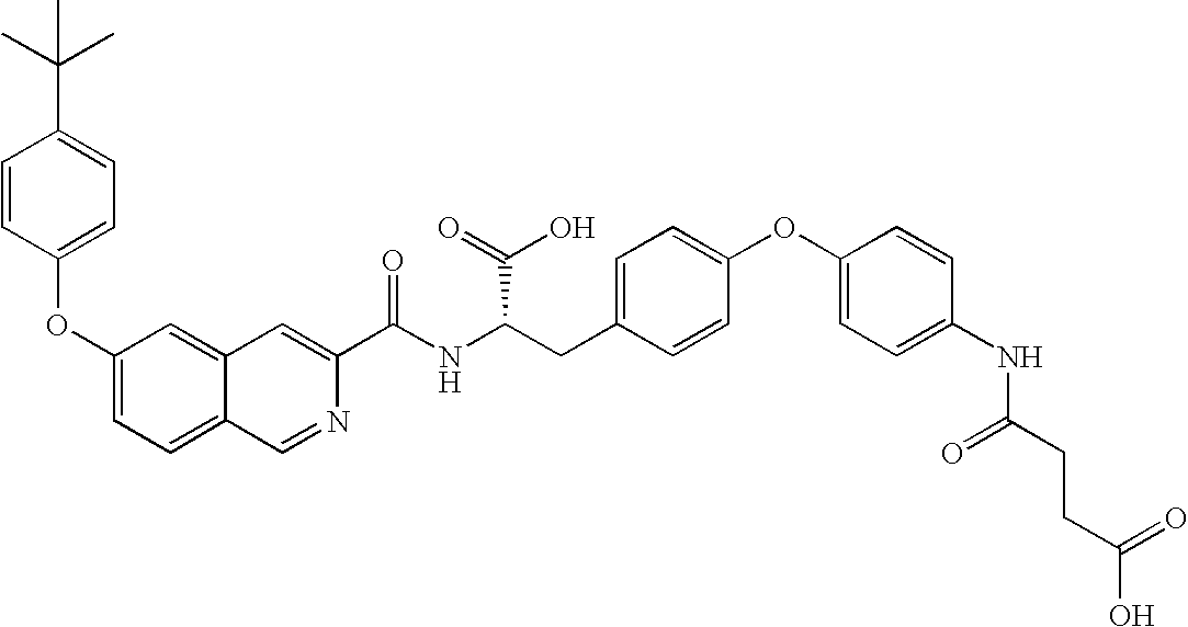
O(C1=CC=C2C(=C1)C=C(C(NC(CC1=CC=C(OC3=CC=C(NC(CCC(O)=O)=O)C=C3)C=C1)C(O)=O)=O)N=C2)C1=CC=C(C(C)(C)C)C=C1
